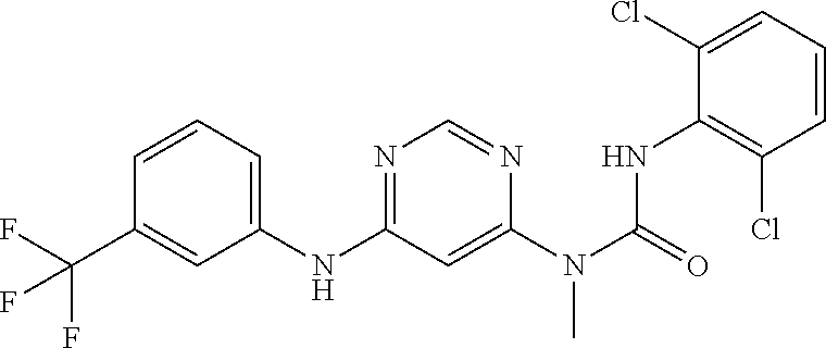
C(C1=CC(NC2=NC=NC(N(C(=O)NC3=C(Cl)C=CC=C3Cl)C)=C2)=CC=C1)(F)(F)F
